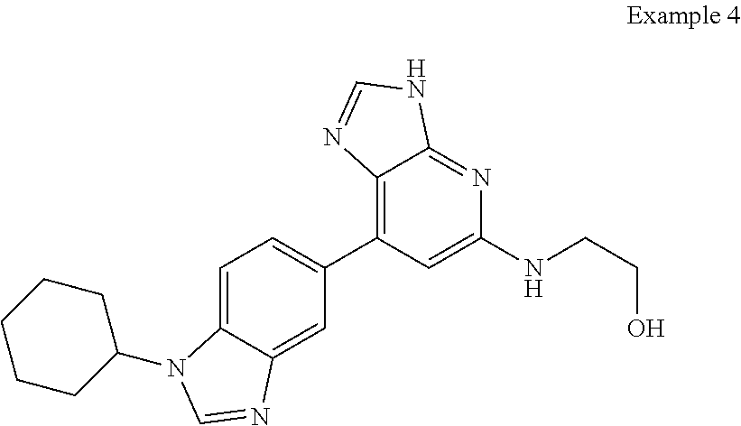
C12=C(C3=CC=C4C(=C3)N=CN4C3CCCCC3)C=C(NCCO)N=C1NC=N2
